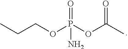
CCCOP(OC(C)=O)(=O)N
